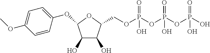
C1=C(OC)C=CC(OC2C(O)C(O)C(COP(=O)(O)OP(OP(O)(=O)O)(=O)O)O2)=C1
